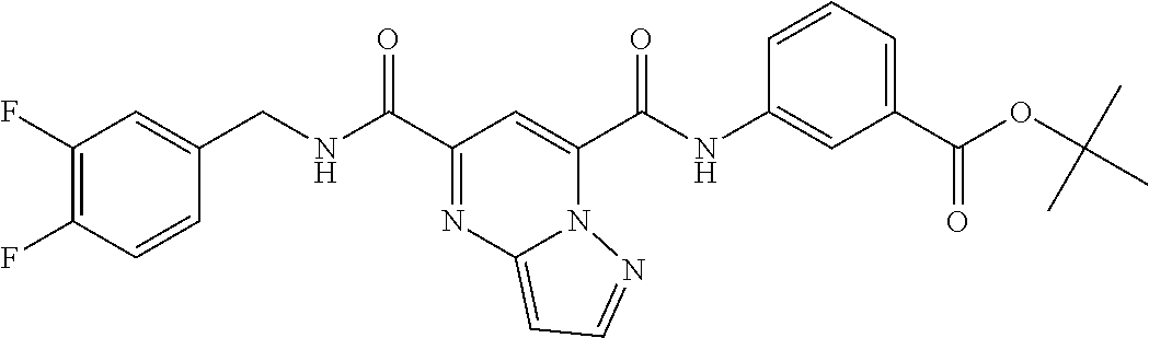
C1=CC(F)=C(F)C=C1CNC(C1=NC2=CC=NN2C(C(NC2=CC(C(=O)OC(C)(C)C)=CC=C2)=O)=C1)=O
